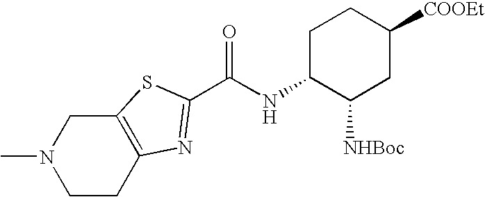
N1(C)CCC2=C(C1)SC(C(NC1C([NHBoc])CC([COOEt])CC1)=O)=N2
